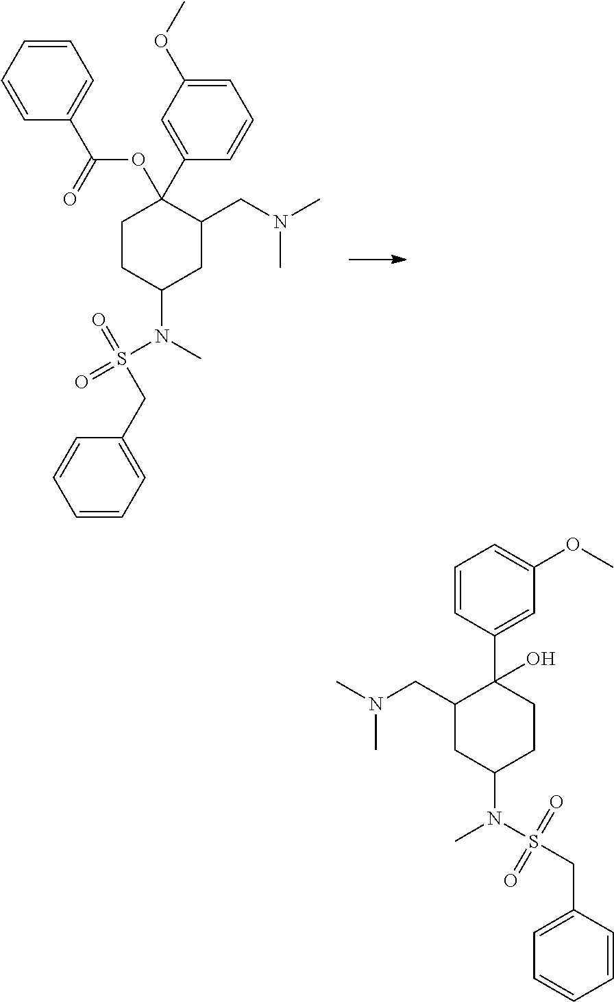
C1(O)(C2=CC(OC)=CC=C2)C(CN(C)C)CC(N(C)S(CC2=CC=CC=C2)(=O)=O)CC1.C1=C(C2(OC(C3=CC=CC=C3)=O)C(CN(C)C)CC(N(C)S(=O)(=O)CC3=CC=CC=C3)CC2)C=CC=C1OC
